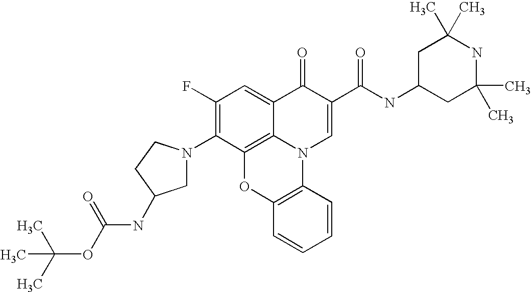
C1(F)=C(N2CC(NC(OC(C)(C)C)=O)CC2)C2=C3C(=C1)C(=O)C(C(NC1CC(C)(C)NC(C)(C)C1)=O)=CN3C1=C(O2)C=CC=C1
